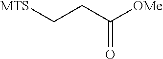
C(CC([OMe])=O)[MTS]
